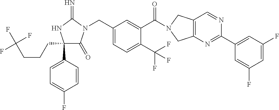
C1(CCCC(F)(F)F)(C2=CC=C(F)C=C2)C(=O)N(CC2=CC=C(C(F)(F)F)C(C(=O)N3CC4=C(C3)N=C(C3=CC(F)=CC(F)=C3)N=C4)=C2)C(=N)N1
